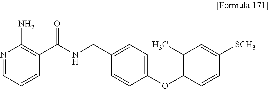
N1=CC=CC(C(NCC2=CC=C(OC3=C(C)C=C([SCH3])C=C3)C=C2)=O)=C1N
